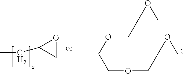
C(OCC1CO1)C(OCC1CO1)C.CCC1CO1
